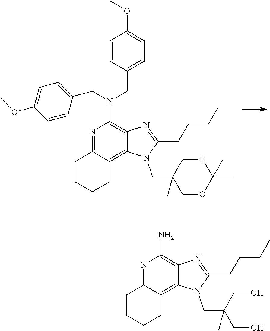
N1=C2C(=C3C(=C1N(CC1=CC=C(OC)C=C1)CC1=CC=C(OC)C=C1)N=C(CCCC)N3CC1(C)COC(C)(C)OC1)CCCC2.N1=C2C(=C3C(=C1N)N=C(CCCC)N3CC(CO)(CO)C)CCCC2
